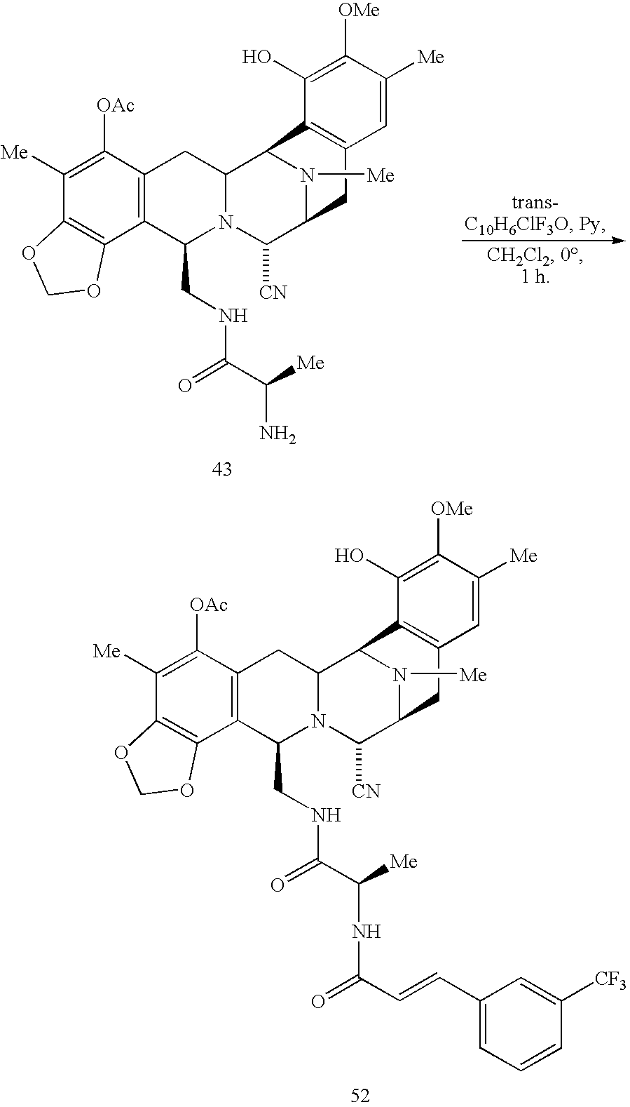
C12=C(C3C4N(C(CNC(C([Me])N)=O)C5=C(C([OAc])=C([Me])C6=C5OCO6)C4)C([CN])C(C1)N3[Me])C(O)=C([OMe])C([Me])=C2.C12=C(C3C4N(C(CNC(C([Me])NC(=O)C=CC5=CC=CC([CF3])=C5)=O)C5=C(C([OAc])=C([Me])C6=C5OCO6)C4)C([CN])C(C1)N3[Me])C(O)=C([OMe])C([Me])=C2
